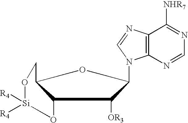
C12O[Si]([R4])([R4])OCC1OC(N1C3=C(N=C1)C([NHR7])=NC=N3)C2[OR3]
